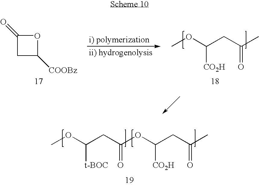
C1(=O)CC([COOBz])O1.COC(CC(C)=O)[CO2H].COC(CC(OC([CO2H])CC(C)=O)=O)[t-BOC]
